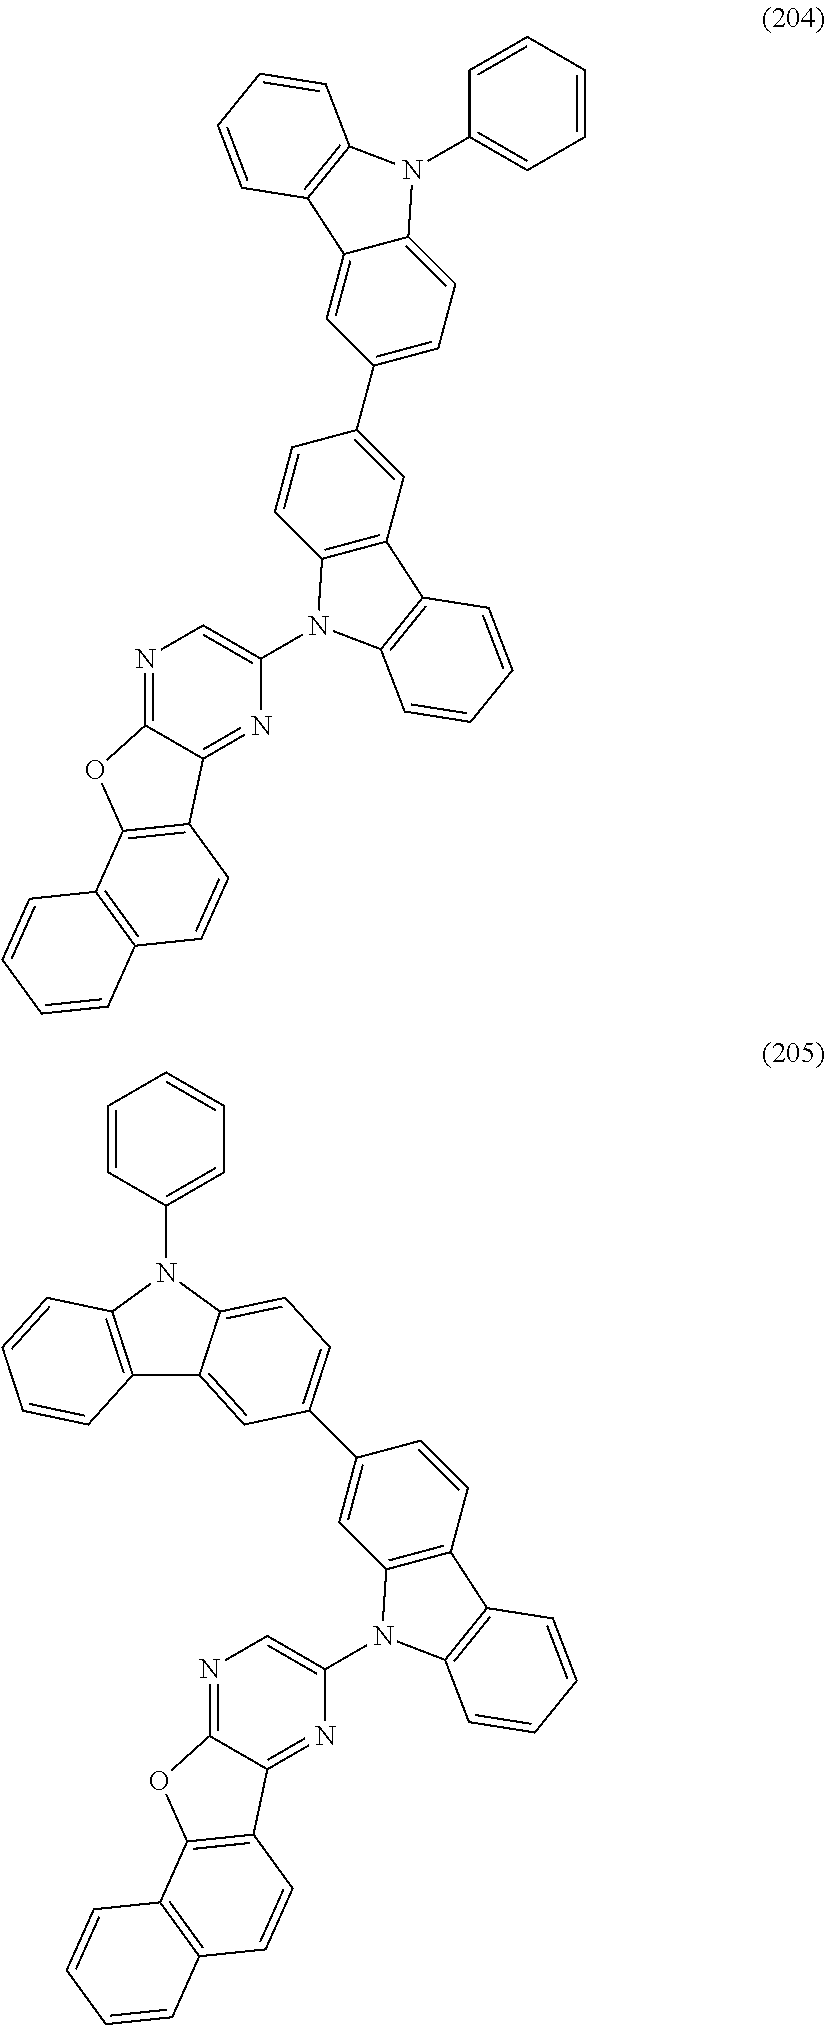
N1=C2C(=NC(N3C4=C(C=C(C5=CC=C6C(=C5)C5=C(N6C6=CC=CC=C6)C=CC=C5)C=C4)C4=C3C=CC=C4)=C1)C1=C(O2)C2=C(C=C1)C=CC=C2.N1=C2C(=NC(N3C4=C(C=CC(C5=CC=C6C(=C5)C5=C(N6C6=CC=CC=C6)C=CC=C5)=C4)C4=C3C=CC=C4)=C1)C1=C(O2)C2=C(C=C1)C=CC=C2
